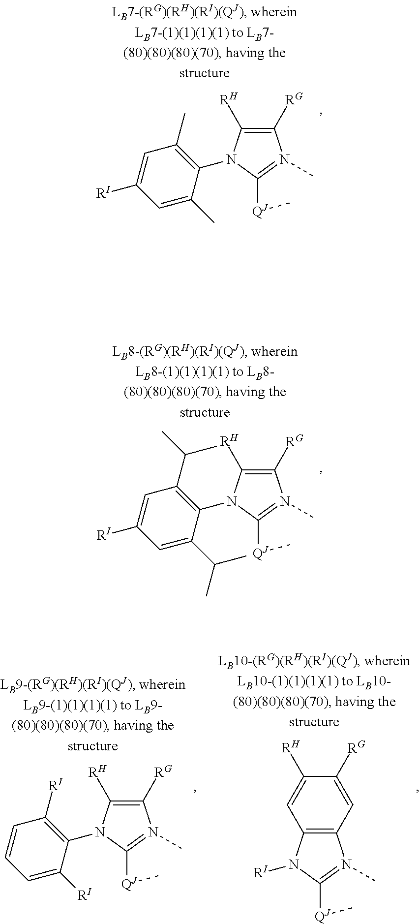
C1([RG])=C([RH])N(C2=C(C)C=C([RI])C=C2C)C([QJ]C)=N1C.C1([RG])=C([RH])N(C2=C(C(C)C)C=C([RI])C=C2C(C)C)C([QJ]C)=N1C.C1([RG])=C([RH])N(C2=C([RI])C=CC=C2[RI])C([QJ]C)=N1C.C12=C(N([RI])C([QJ]C)=N1C)C=C([RH])C([RG])=C2
